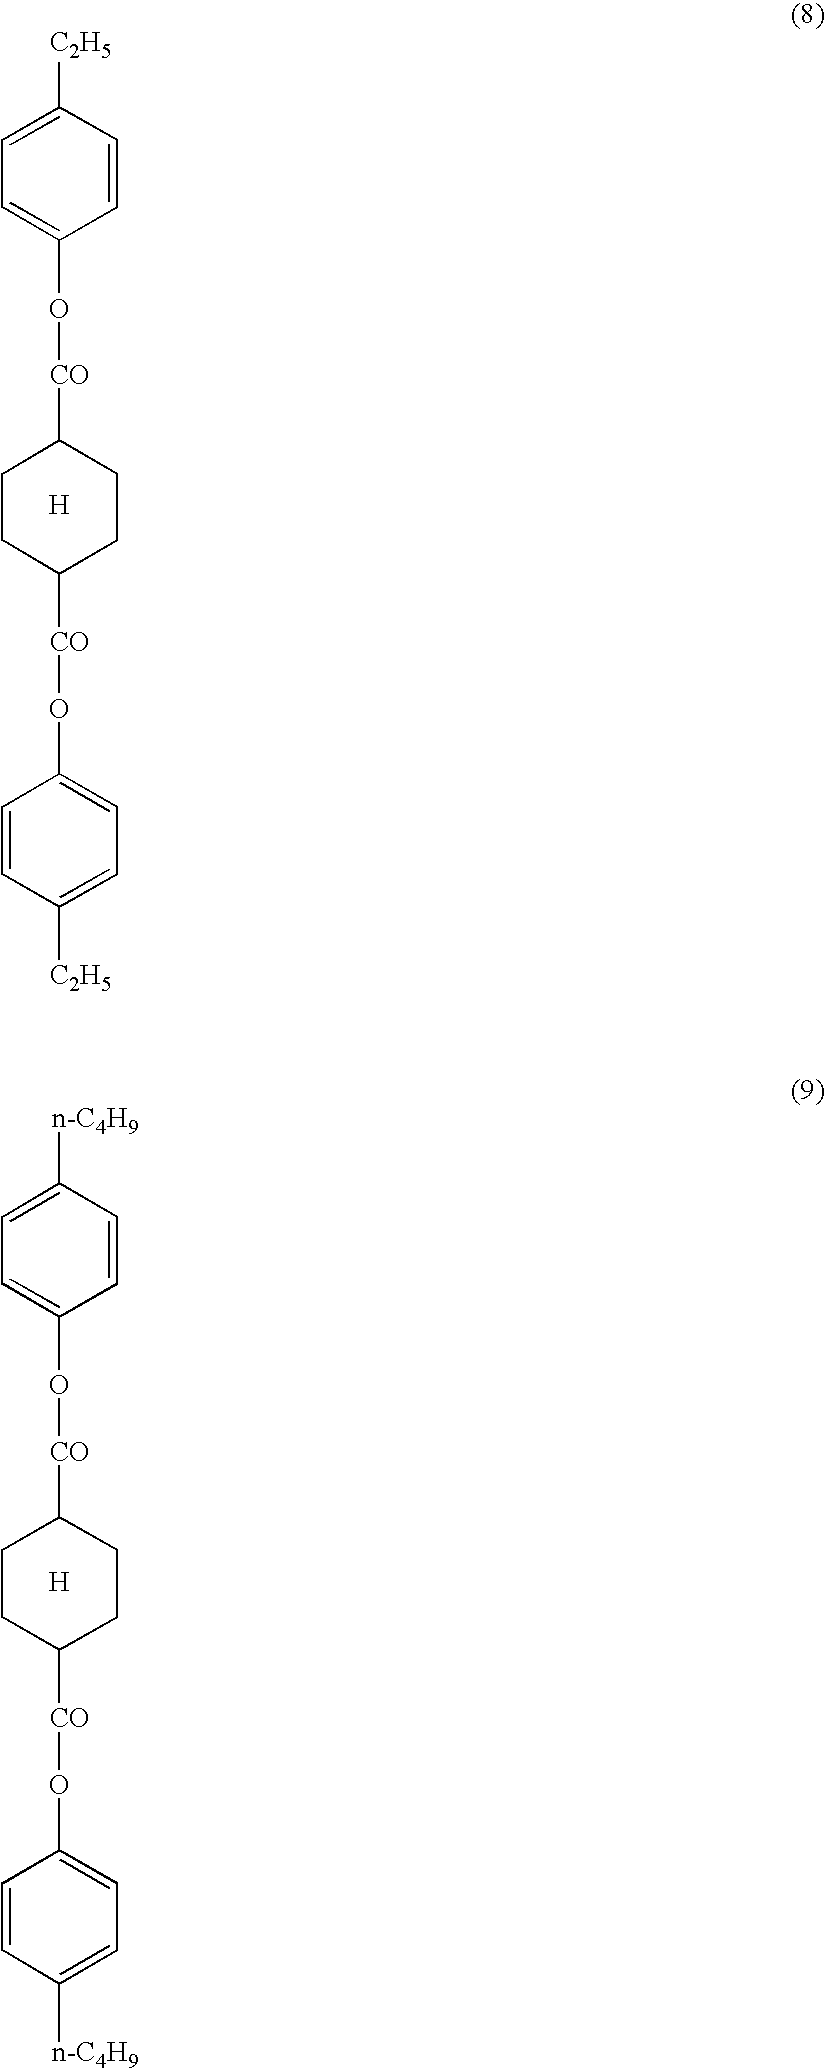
C1([C2H5])=CC=C(O[CO]C2CCC([CO]OC3=CC=C([C2H5])C=C3)CC2)C=C1.[H].C1([n-C4H9])=CC=C(O[CO]C2CCC([CO]OC3=CC=C([n-C4H9])C=C3)CC2)C=C1.[H]
